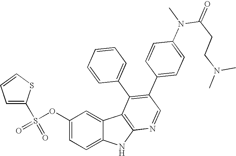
O(C1=CC=C2C(=C1)C1=C(N2)N=CC(C2=CC=C(N(C(CCN(C)C)=O)C)C=C2)=C1C1=CC=CC=C1)S(=O)(C1=CC=CS1)=O
